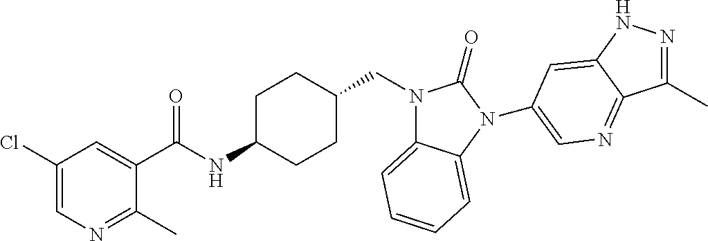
C1(Cl)=CN=C(C)C(C(NC2CCC(CN3C4=CC=CC=C4N(C4=CN=C5C(C)=NNC5=C4)C3=O)CC2)=O)=C1
